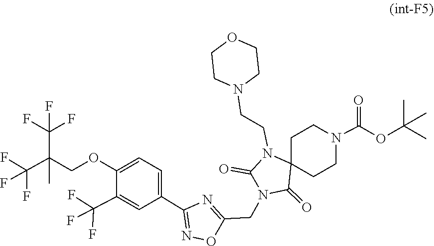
O1C(CN2C(=O)N(CCN3CCOCC3)C3(C2=O)CCN(C(OC(C)(C)C)=O)CC3)=NC(C2=CC=C(OCC(C(F)(F)F)(C(F)(F)F)C)C(C(F)(F)F)=C2)=N1
